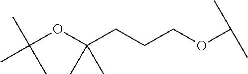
CC(OC(CCCOC(C)C)(C)C)(C)C
